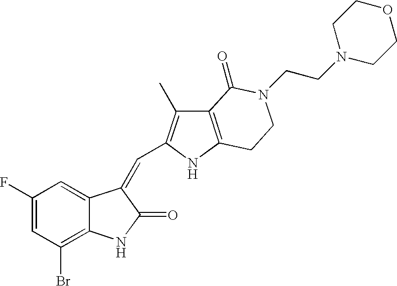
C1(F)=CC(Br)=C2C(=C1)C(=CC1=C(C)C3=C(N1)CCN(CCN1CCOCC1)C3=O)C(=O)N2
